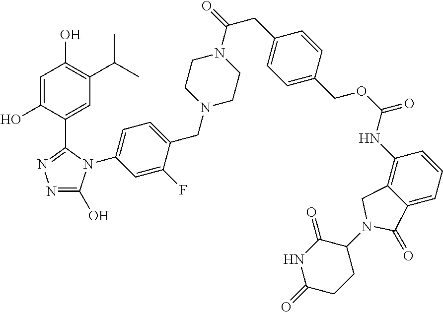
C(C1=CC=C(COC(=O)NC2=C3C(=CC=C2)C(=O)N(C2C(=O)NC(=O)CC2)C3)C=C1)C(N1CCN(CC2=CC=C(N3C(O)=NN=C3C3=CC(C(C)C)=C(O)C=C3O)C=C2F)CC1)=O
